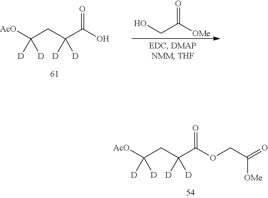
[AcO]C(CC(C(O)=O)([D])[D])([D])[D].OCC([OMe])=O.[AcO]C(CC(C(OCC(=O)[OMe])=O)([D])[D])([D])[D]
